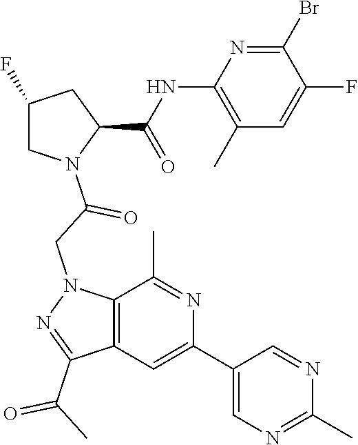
C1(F)CN(C(=O)CN2C3=C(C=C(C4=CN=C(C)N=C4)N=C3C)C(C(C)=O)=N2)C(C(NC2=C(C)C=C(F)C(Br)=N2)=O)C1
